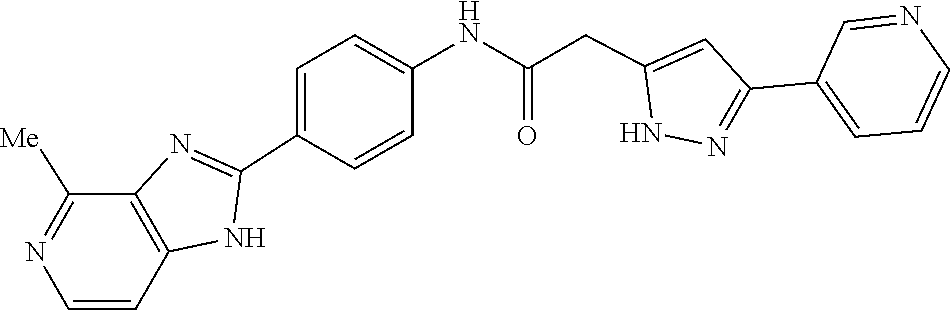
C1=C(C2=NNC(CC(NC3=CC=C(C4=NC5=C(N4)C=CN=C5[Me])C=C3)=O)=C2)C=NC=C1
